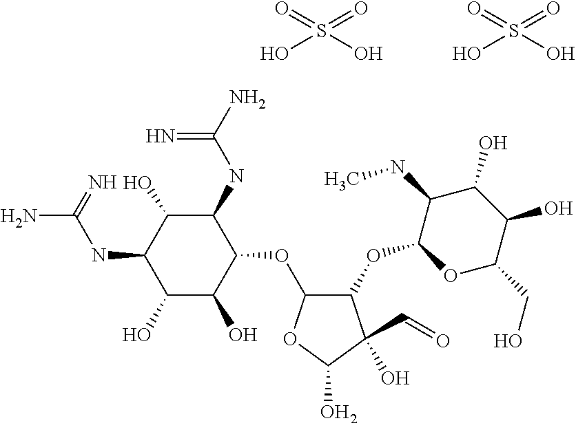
C1(O)C(O)C(OC2OC(O)C(C=O)(O)C2OC2OC(CO)C(O)C(O)C2NC)C(NC(=N)N)C(O)C1NC(=N)N.O=S(=O)(O)O.O=S(=O)(O)O
